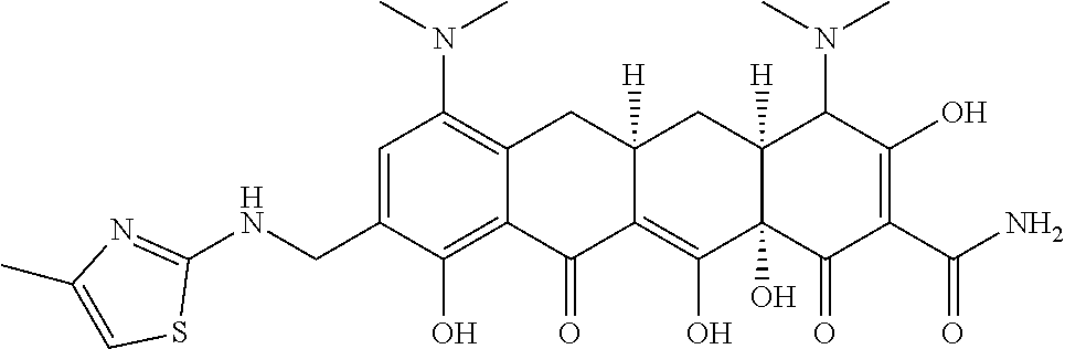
C1=C(CNC2=NC(C)=CS2)C(O)=C2C(=C1N(C)C)CC1([H])C(=C(O)C3(O)C([H])(C1)C(N(C)C)C(O)=C(C(N)=O)C3=O)C2=O
